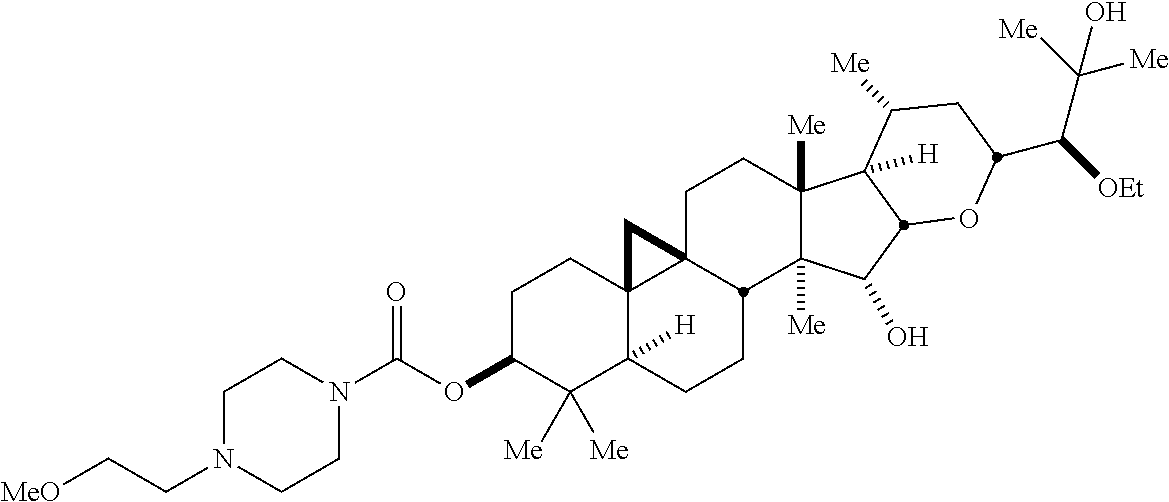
C1C(OC(N2CCN(CC[MeO])CC2)=O)C([Me])([Me])C2([H])C3(C1)C1(CCC4([Me])C([Me])(C(O)C5C4([H])C([Me])CC(C([OEt])C([Me])([Me])O)O5)C1CC2)C3
